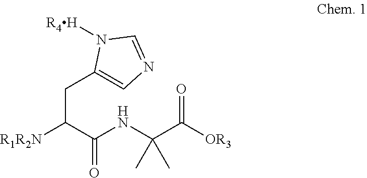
C(C(C(NC(C)(C(=O)[OR3])C)=O)[R1R2N])C1=CN=CN1[R4H]
